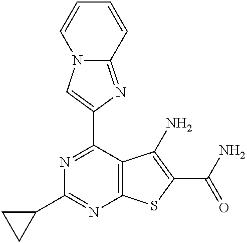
N12C(=NC(C3=NC(C4CC4)=NC4=C3C(N)=C(C(N)=O)S4)=C1)C=CC=C2
